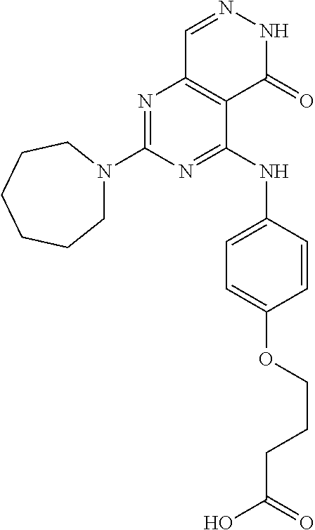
N1=C(N2CCCCCC2)N=C(NC2=CC=C(OCCCC(O)=O)C=C2)C2=C1C=NNC2=O
